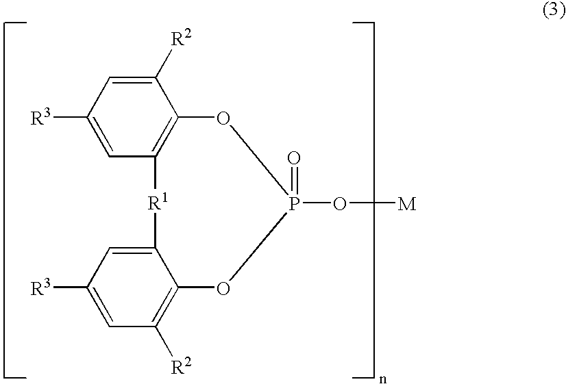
C1([R2])=CC([R3])=CC2=C1OP(=O)(O[M])OC1=C([R2])C=C([R3])C=C1[R1]2
